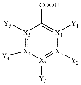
[X5]1([Y5])=[X4]([Y4])[X3]([Y3])=[X2]([Y2])[X1]([Y1])=C1[COOH]
